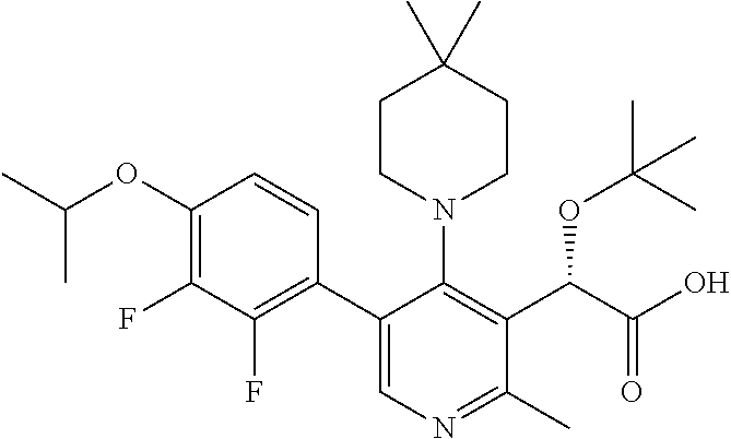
C1(OC(C)C)=C(F)C(F)=C(C2=CN=C(C)C(C(C(O)=O)OC(C)(C)C)=C2N2CCC(C)(C)CC2)C=C1
